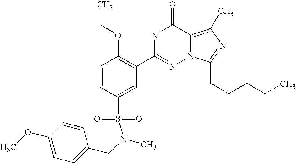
C1=CC(S(=O)(=O)N(CC2=CC=C(OC)C=C2)C)=CC(C2=NN3C(=C(C)N=C3CCCCC)C(=O)N2)=C1OCC
